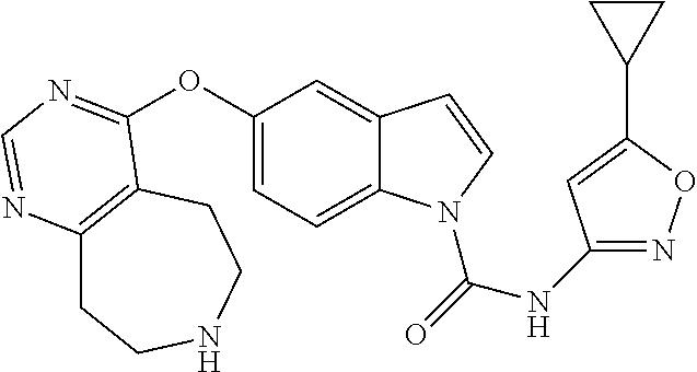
C12=C(CCNCC1)C(OC1=CC=C3C(=C1)C=CN3C(=O)NC1=NOC(C3CC3)=C1)=NC=N2
